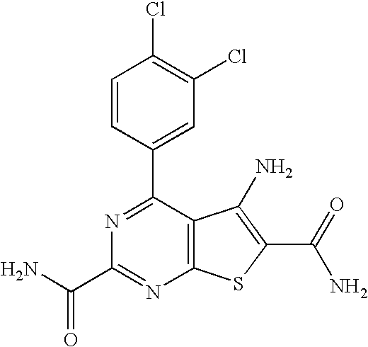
N1=C(C2=CC(Cl)=C(Cl)C=C2)C2=C(N=C1C(N)=O)SC(C(N)=O)=C2N
